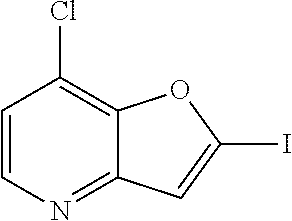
C1=CN=C2C(=C1Cl)OC(I)=C2
